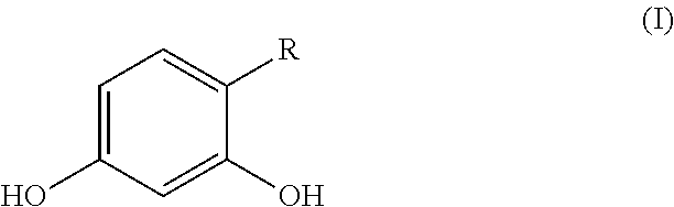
C1=C(O)C=C(O)C([R])=C1
